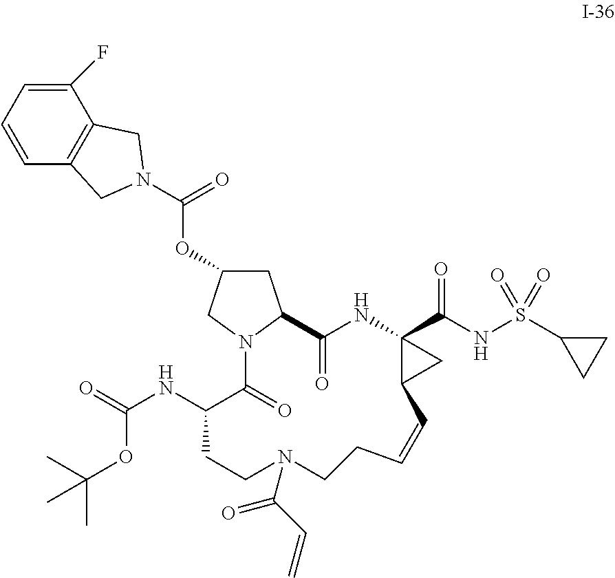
C1(F)=CC=CC2=C1CN(C(=O)OC1CC3C(=O)NC4(C(NS(C5CC5)(=O)=O)=O)C(C4)C=CCCN(C(=O)C=C)CCC(NC(=O)OC(C)(C)C)C(=O)N3C1)C2
